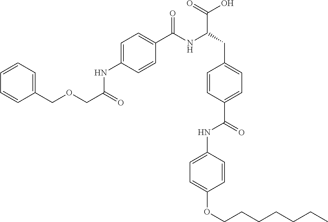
C(NC1=CC=C(C(NC(CC2=CC=C(C(=O)NC3=CC=C(OCCCCCCC)C=C3)C=C2)C(=O)O)=O)C=C1)(COCC1=CC=CC=C1)=O
